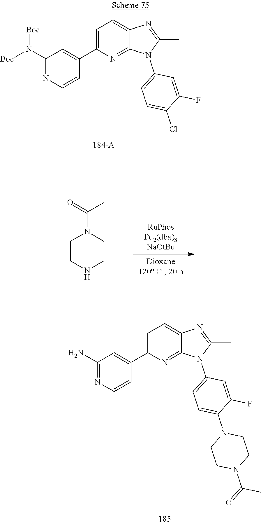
C1CNCCN1C(C)=O.C1=C(C2=CC(N)=NC=C2)N=C2C(=C1)N=C(C)N2C1=CC=C(N2CCN(C(=O)C)CC2)C(F)=C1.C1=C(C2=CC(N([Boc])[Boc])=NC=C2)N=C2C(=C1)N=C(C)N2C1=CC=C(Cl)C(F)=C1
